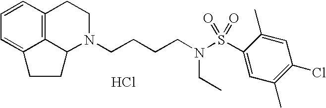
C12=C3C=CC=C1CCC2N(CCCCN(S(C1=CC(C)=C(Cl)C=C1C)(=O)=O)CC)CC3.Cl
